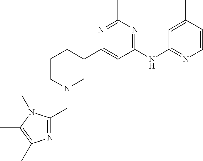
N1=C(C)N=C(NC2=NC=CC(C)=C2)C=C1C1CCCN(CC2=NC(C)=C(C)N2C)C1
